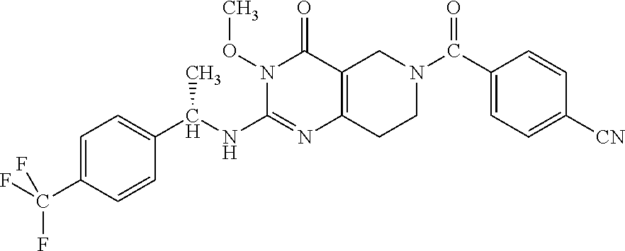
C1=C(C(F)(F)F)C=CC(C(NC2=NC3=C(C(=O)N2OC)CN(C(=O)C2=CC=C([CN])C=C2)CC3)C)=C1
